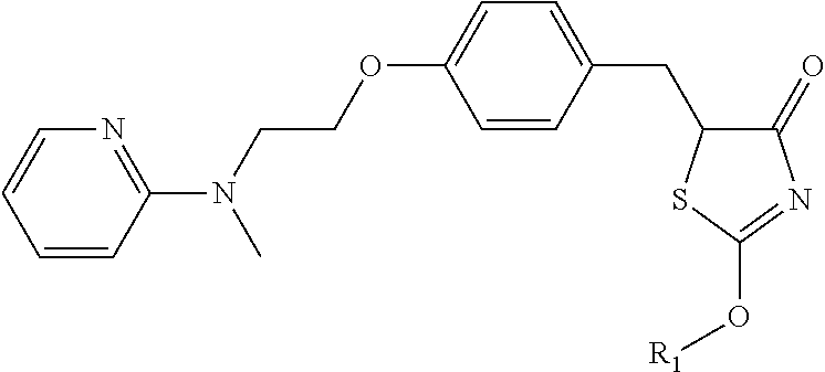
C1=CC(CC2C(=O)N=C(O[R1])S2)=CC=C1OCCN(C)C1=NC=CC=C1
